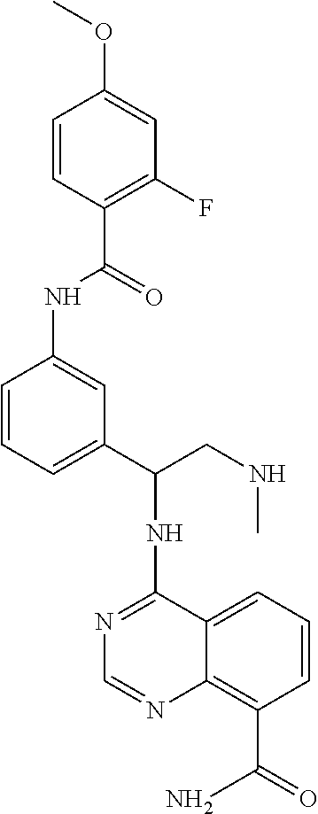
N1=C(NC(CNC)C2=CC=CC(NC(C3=C(F)C=C(OC)C=C3)=O)=C2)C2=CC=CC(C(=O)N)=C2N=C1
